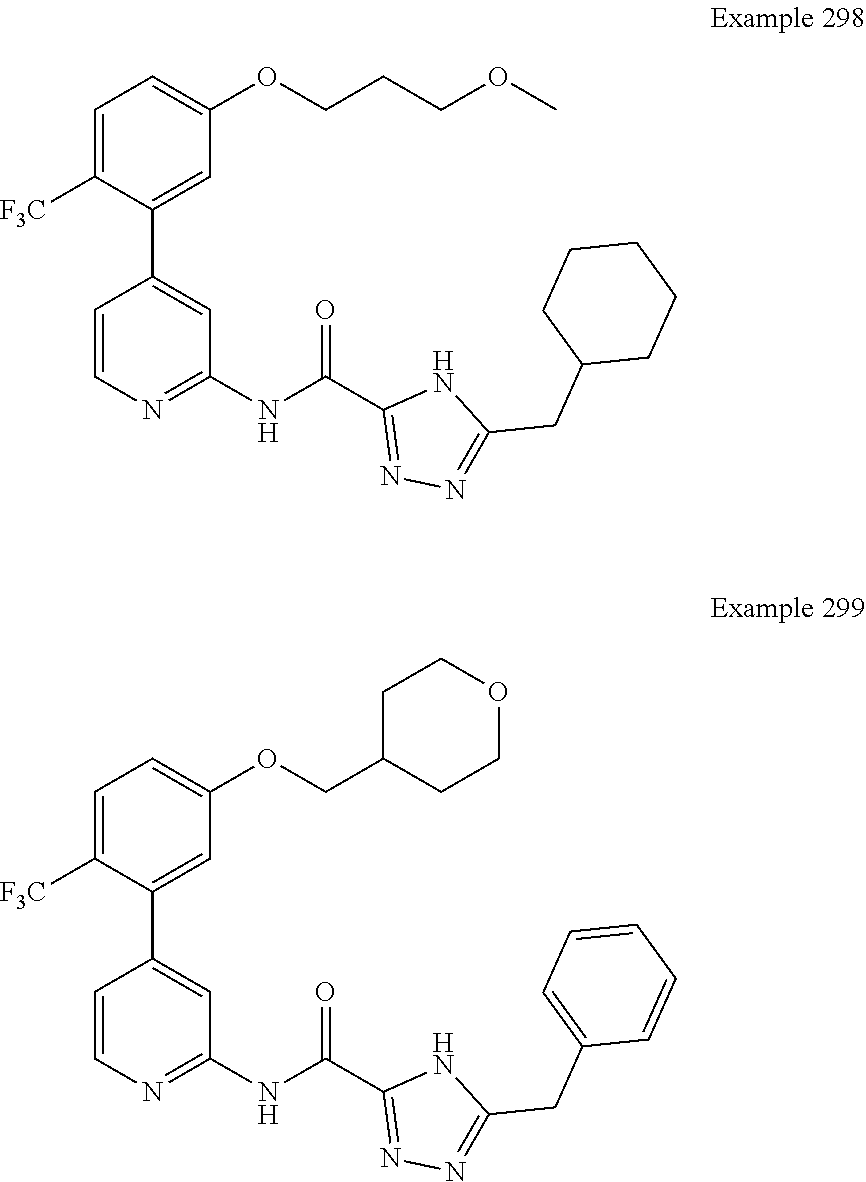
C1=C([F3C])C(C2=CC(NC(C3=NN=C(CC4CCCCC4)N3)=O)=NC=C2)=CC(OCCCOC)=C1.C1=C([F3C])C(C2=CC(NC(C3=NN=C(CC4=CC=CC=C4)N3)=O)=NC=C2)=CC(OCC2CCOCC2)=C1
